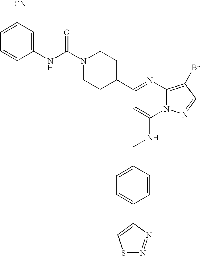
N1(C(NC2=CC([CN])=CC=C2)=O)CCC(C2=NC3=C(Br)C=NN3C(NCC3=CC=C(C4=CSN=N4)C=C3)=C2)CC1
